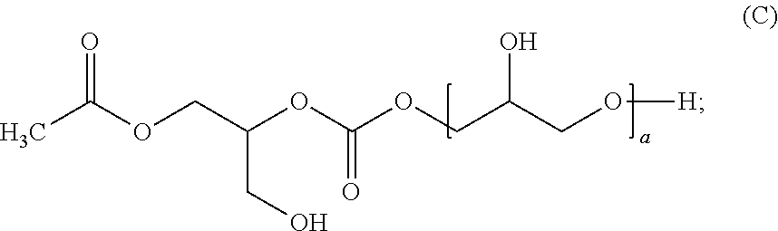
C(OCC(OC(OCC(CO[H])O)=O)CO)(C)=O
